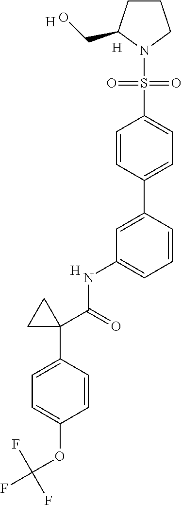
[H].C1=CC(C2=CC(NC(C3(C4=CC=C(OC(F)(F)F)C=C4)CC3)=O)=CC=C2)=CC=C1S(=O)(=O)N1CCCC1CO.[H].[H]
